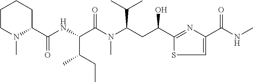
CCC(C(C(N(C)C(CC(C1=NC(C(=O)NC)=CS1)O)C(C)C)=O)NC(=O)C1CCCCN1C)C
